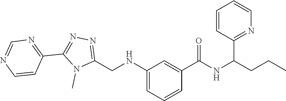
C(CCC)(NC(C1=CC(NCC2=NN=C(C3=NC=NC=C3)N2C)=CC=C1)=O)C1=NC=CC=C1
